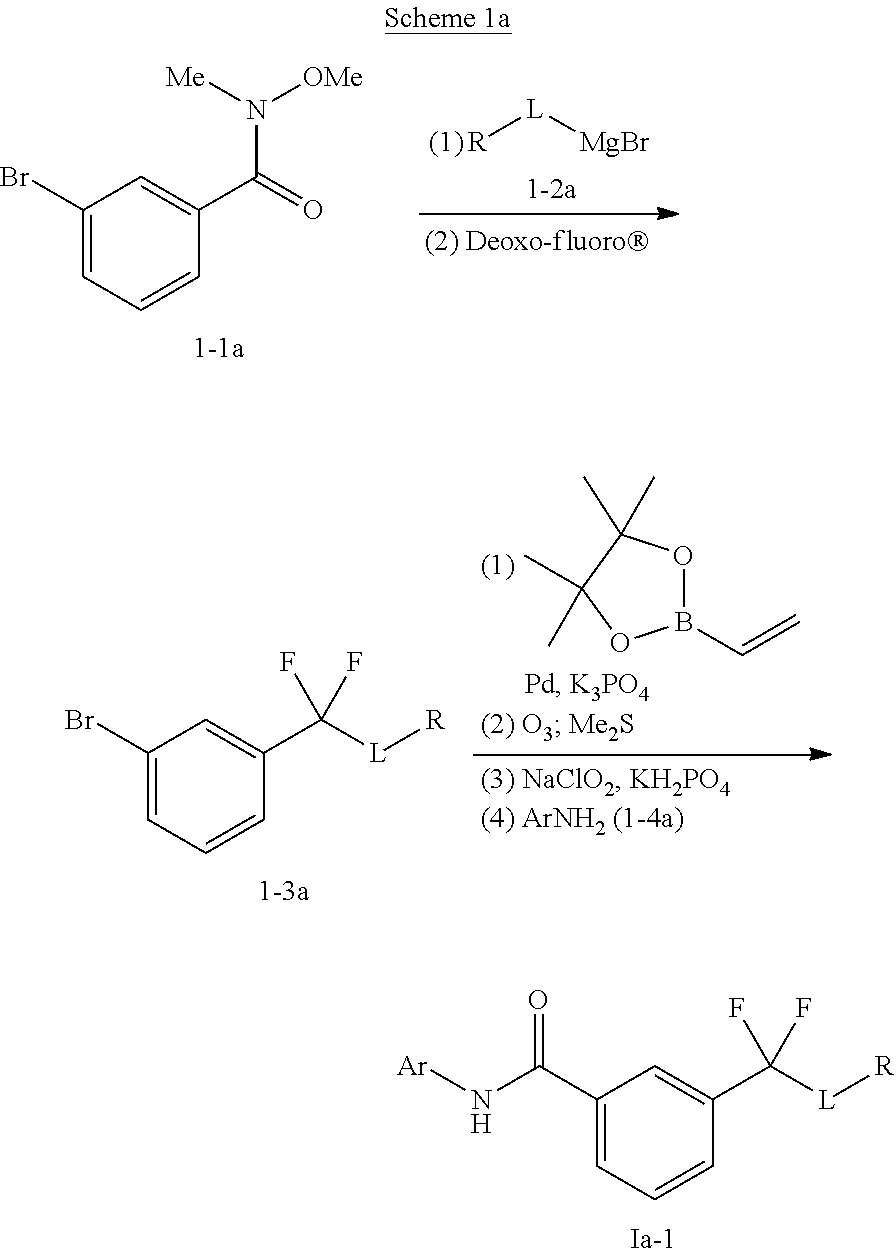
C1(Br)=CC=CC(C(=O)N([OMe])[Me])=C1.[R][L][MgBr].C1(C(N[Ar])=O)=CC=CC(C([L][R])(F)F)=C1.C1(Br)=CC=CC(C([L][R])(F)F)=C1.B1(C=C)OC(C)(C)C(C)(C)O1
